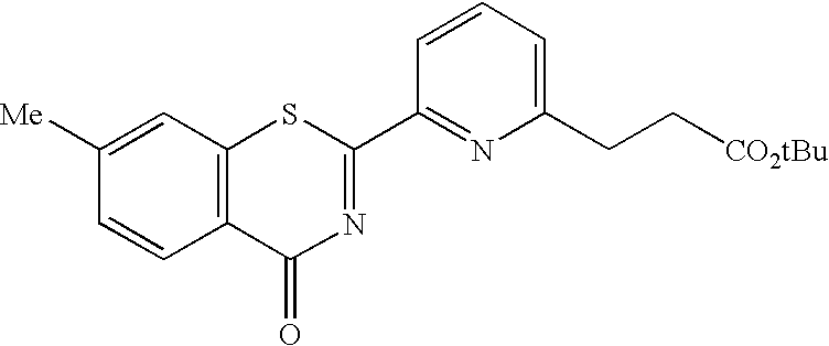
C1([Me])=CC2=C(C=C1)C(=O)N=C(C1=NC(CC[CO2tBu])=CC=C1)S2
